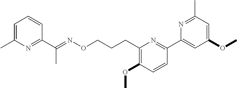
C1=C(C)N=C(C(=NOCCCC2=C(OC)C=CC(C3=CC(OC)=CC(C)=N3)=N2)C)C=C1
